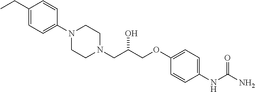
C1(CC)=CC=C(N2CCN(CC(COC3=CC=C(NC(N)=O)C=C3)O)CC2)C=C1
